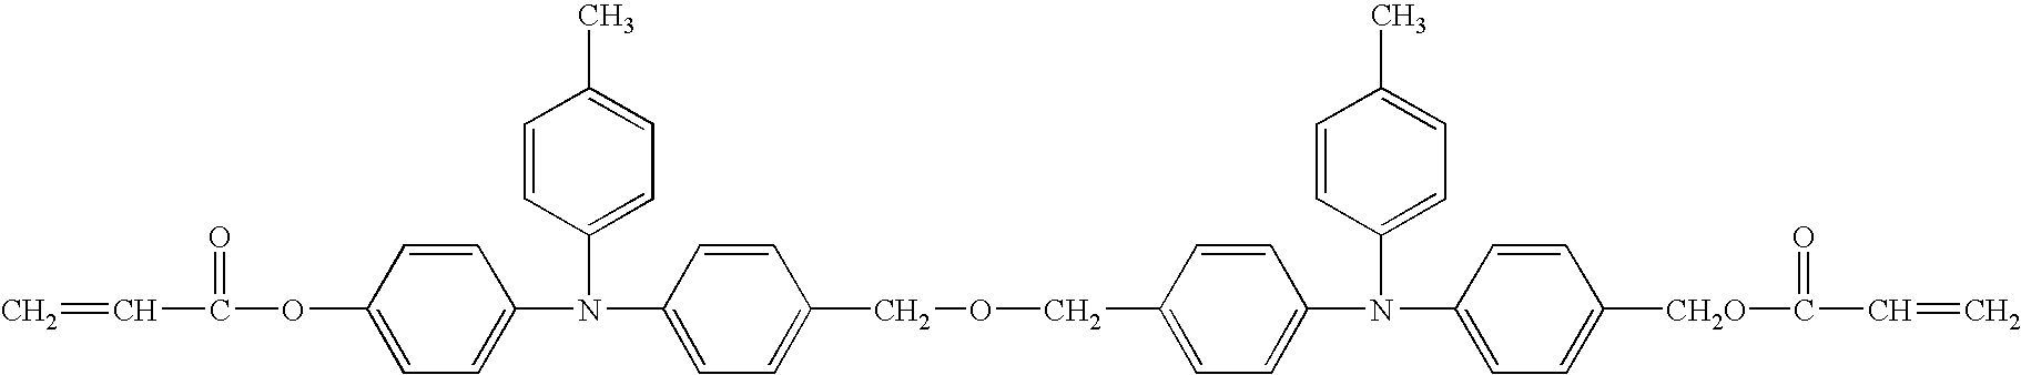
C=CC(=O)OC1=CC=C(N(C2=CC=C(C)C=C2)C2=CC=C(COCC3=CC=C(N(C4=CC=C(C)C=C4)C4=CC=C([CH2O]C(=O)C=C)C=C4)C=C3)C=C2)C=C1
